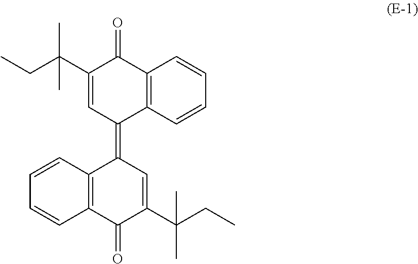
C12=C(C=CC=C1)C(=C1C3=C(C(=O)C(C(CC)(C)C)=C1)C=CC=C3)C=C(C(CC)(C)C)C2=O
